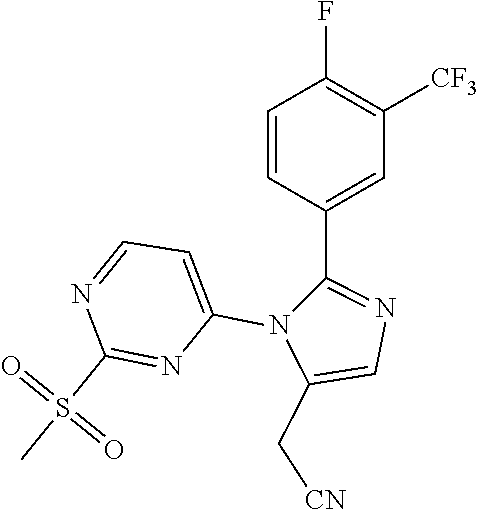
C1=CC(C2=NC=C(C[CN])N2C2=CC=NC(S(=O)(=O)C)=N2)=CC([CF3])=C1F
